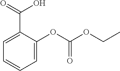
C1=C(C(O)=O)C(OC(OCC)=O)=CC=C1
